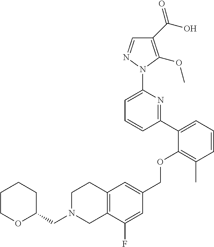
C1(C(O)=O)=C(OC)N(C2=CC=CC(C3=CC=CC(C)=C3OCC3=CC4=C(C(F)=C3)CN(CC3CCCCO3)CC4)=N2)N=C1
